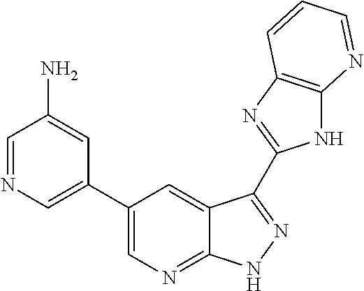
C1=NC=C(C2=CN=C3C(=C2)C(C2=NC4=C(N2)N=CC=C4)=NN3)C=C1N
